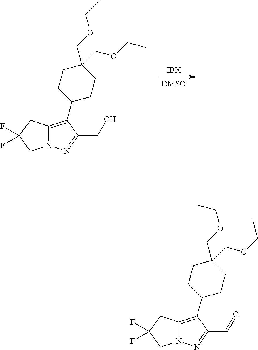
[DMSO].[IBX].C12=C(C3CCC(COCC)(COCC)CC3)C(CO)=NN1CC(F)(F)C2.C12=C(C3CCC(COCC)(COCC)CC3)C(C=O)=NN1CC(F)(F)C2
